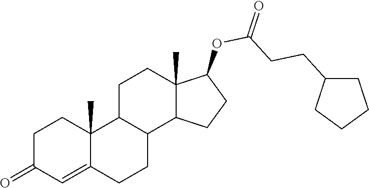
C12(C)C(=CC(=O)CC1)CCC1C2CCC2(C)C1CCC2OC(CCC1CCCC1)=O
